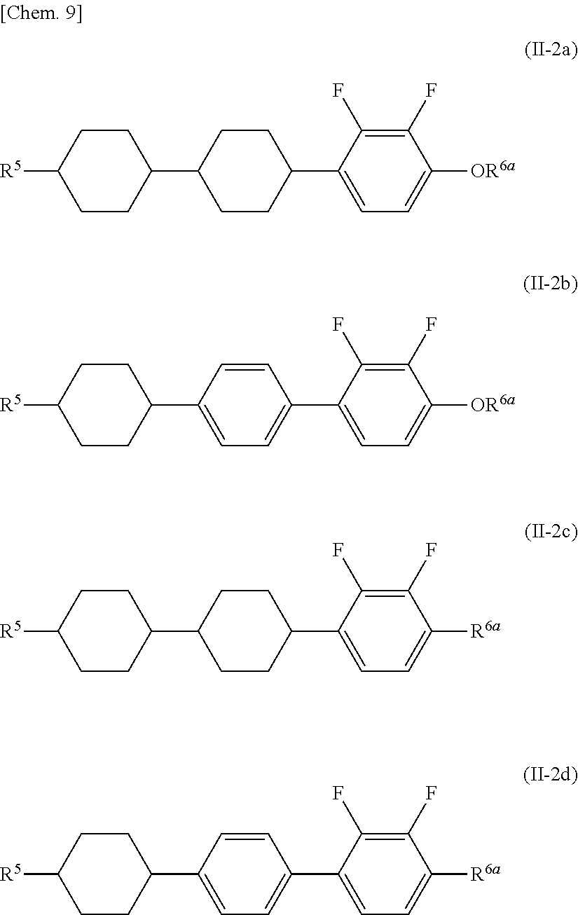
C1CC([R5])CCC1C1CCC(C2=CC=C([OR6a])C(F)=C2F)CC1.C1CC([R5])CCC1C1=CC=C(C2=CC=C([OR6a])C(F)=C2F)C=C1.C1CC([R5])CCC1C1CCC(C2=CC=C([R6a])C(F)=C2F)CC1.C1CC([R5])CCC1C1=CC=C(C2=CC=C([R6a])C(F)=C2F)C=C1
